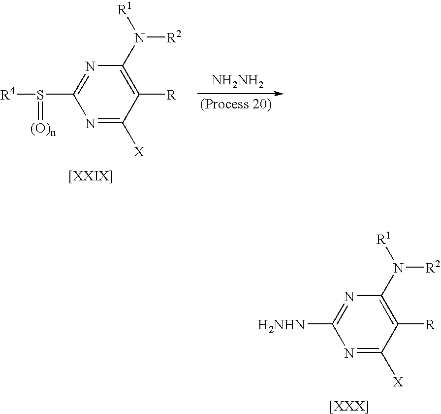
[[XXIX]].S(C1=NC(N([R1])[R2])=C([R])C([X])=N1)([R4])=[(O)n].[NH2NH2].[H2NHN]C1=NC(N([R1])[R2])=C([R])C([X])=N1.[[XXX]]
